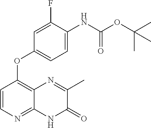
C1=C(NC(OC(C)(C)C)=O)C(F)=CC(OC2=C3C(=NC=C2)NC(=O)C(C)=N3)=C1
